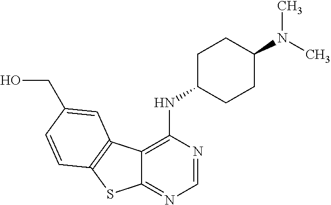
C12=NC=NC(NC3CCC(N(C)C)CC3)=C1C1=C(S2)C=CC(CO)=C1
